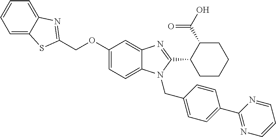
C1=C2C(=CC=C1)N=C(COC1=CC=C3C(=C1)N=C(C1CCCCC1C(=O)O)N3CC1=CC=C(C3=NC=CC=N3)C=C1)S2
